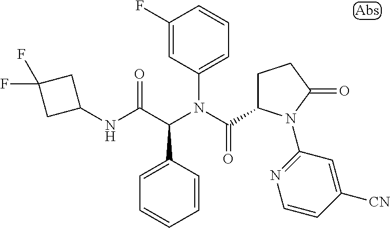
C1(F)=CC(N(C(C2CCC(=O)N2C2=NC=CC([CN])=C2)=O)C(C(NC2CC(F)(F)C2)=O)C2=CC=CC=C2)=CC=C1
